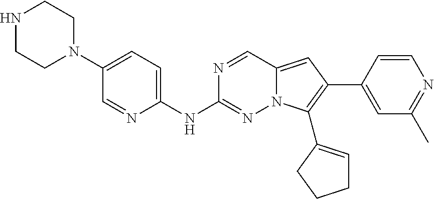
N1CCN(C2=CC=C(NC3=NN4C(=CC(C5=CC(C)=NC=C5)=C4C4=CCCC4)C=N3)N=C2)CC1
